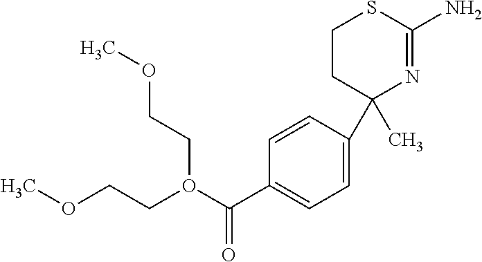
C1(C)(C2=CC=C(C(=O)O(CCOC)CCOC)C=C2)N=C(N)SCC1
